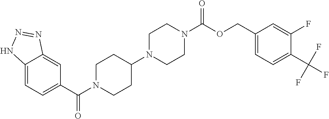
C12=CC=C(C(N3CCC(N4CCN(C(OCC5=CC=C(C(F)(F)F)C(F)=C5)=O)CC4)CC3)=O)C=C1N=NN2
